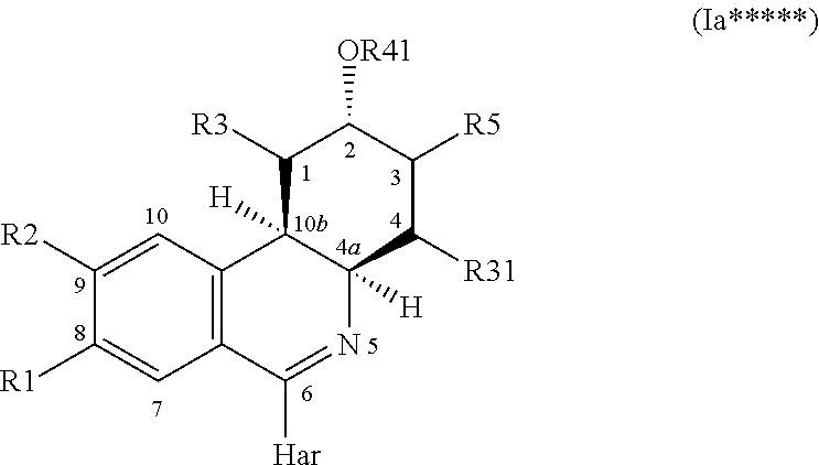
C12=C(C=C([R2])C([R1])=C1)C1([H])C([H])(N=C2[Har])C([R31])C([R5])C([OR41])C1[R3]
